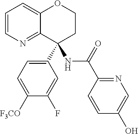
C1=CN=C2C(=C1)OCCC2(C1=CC=C([F3CO])C(F)=C1)NC(C1=NC=C(O)C=C1)=O
